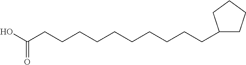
OC(CCCCCCCCCCC1CCCC1)=O
